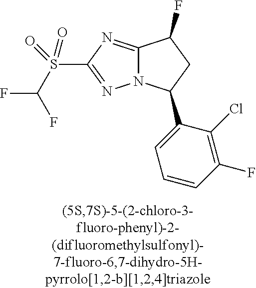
C12=NC(S(C(F)F)(=O)=O)=NN1C(C1=CC=CC(F)=C1Cl)CC2F
